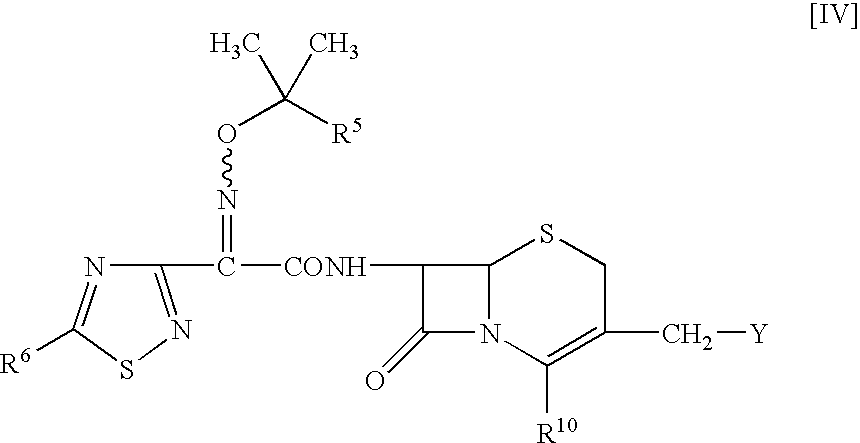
C1(C([CONH]C2C(=O)N3C2SCC(C[Y])=C3[R10])=NOC([R5])(C)C)=NSC([R6])=N1
